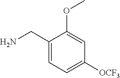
C1(CN)=CC=C([OCF3])C=C1OC
